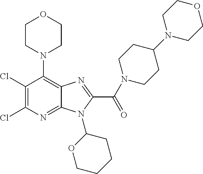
C1(Cl)=C(Cl)N=C2C(=C1N1CCOCC1)N=C(C(N1CCC(N3CCOCC3)CC1)=O)N2C1OCCCC1
